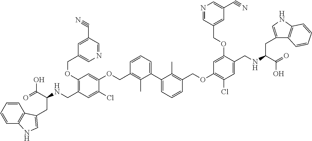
C1(OCC2=CN=CC(C#N)=C2)=C(CNC(C(=O)O)CC2=CNC3=C2C=CC=C3)C=C(Cl)C(OCC2=C(C)C(C3=CC=CC(COC4=C(Cl)C=C(CNC(CC5=CNC6=C5C=CC=C6)C(O)=O)C(OCC5=CC(C#N)=CN=C5)=C4)=C3C)=CC=C2)=C1
